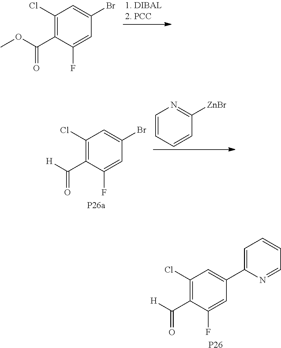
BrC1=CC(Cl)=C(C(OC)=O)C(F)=C1.[P26a].BrC1=CC(Cl)=C(C([H])=O)C(F)=C1.[ZnBr]C1=NC=CC=C1.[P26].C1(C2=CC(Cl)=C(C([H])=O)C(F)=C2)=CC=CC=N1
